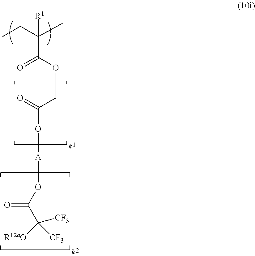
C(OC(=O)C(C)(CC)[R1])C(O[A]OC(=O)C([R12aO])([CF3])[CF3])=O
